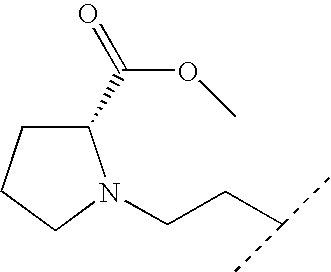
C1(C(OC)=O)CCCN1CCC(C)C
